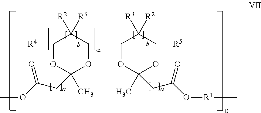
C1([R4])OC(CC(OC)=O)(C)OC(C2OC(C)(CC(O[R1]C)=O)OC([R5])C2([R3])[R2])C1([R2])[R3]
